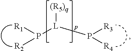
[(R5)q][L](P([R2])[R1])P([R4])[R3]
